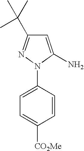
C1=C(N)N(C2=CC=C([CO2Me])C=C2)N=C1C(C)(C)C
